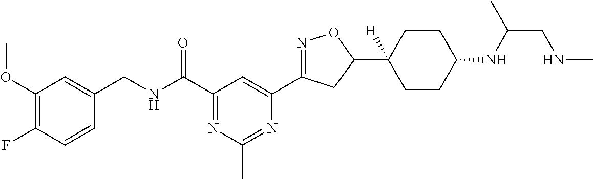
C1(OC)=C(F)C=CC(CNC(C2=NC(C)=NC(C3=NOC(C4([H])CCC(NC(CNC)C)CC4)C3)=C2)=O)=C1
